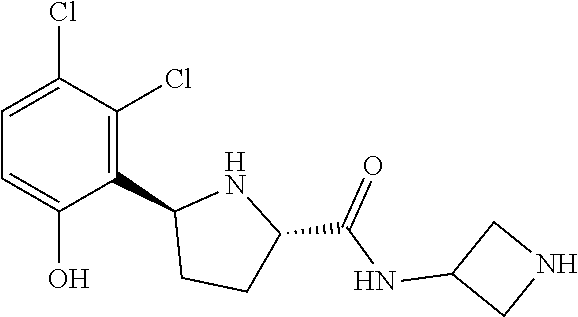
C1=C(Cl)C(Cl)=C(C2CCC(C(NC3CNC3)=O)N2)C(O)=C1
